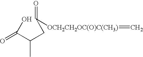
C(C(C)C(=O)O)C(=O)[OCH2CH2OC(O)C(CH3)]=C
